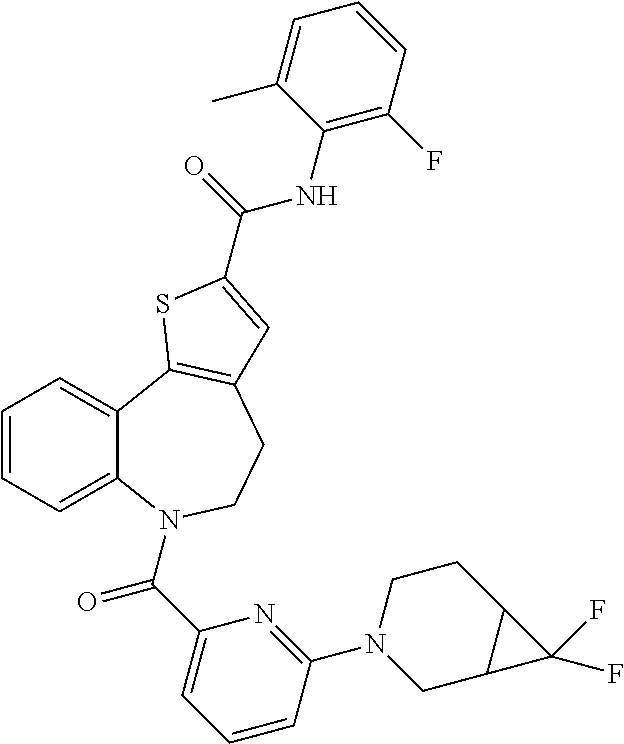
C1=CC=C2C(=C1)C1=C(CCN2C(C2=CC=CC(N3CC4C(CC3)C4(F)F)=N2)=O)C=C(C(NC2=C(F)C=CC=C2C)=O)S1
